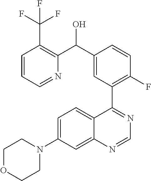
C1=CC=NC(C(C2=CC(C3=NC=NC4=CC(N5CCOCC5)=CC=C34)=C(F)C=C2)O)=C1C(F)(F)F
